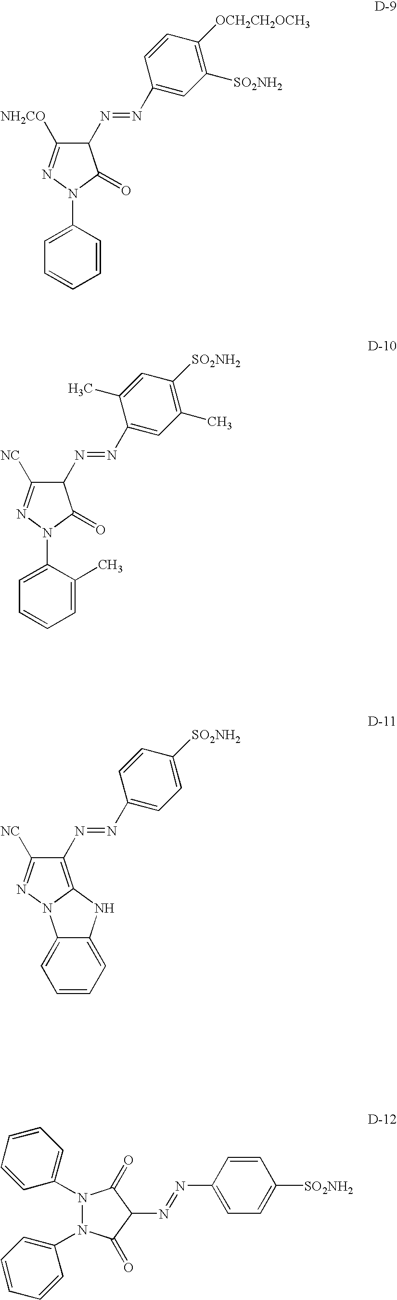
C1(N=NC2=CC([SO2NH2])=C([OCH2CH2OCH3])C=C2)C([NH2CO])=NN(C2=CC=CC=C2)C1=O.C1(N=NC2=CC(C)=C([SO2NH2])C=C2C)C([NC])=NN(C2=CC=CC=C2C)C1=O.C1(N=NC2=CC=C([SO2NH2])C=C2)=C2N(N=C1[NC])C1=CC=CC=C1N2.N1(C2=CC=CC=C2)N(C2=CC=CC=C2)C(=O)C(N=NC2=CC=C([SO2NH2])C=C2)C1=O
